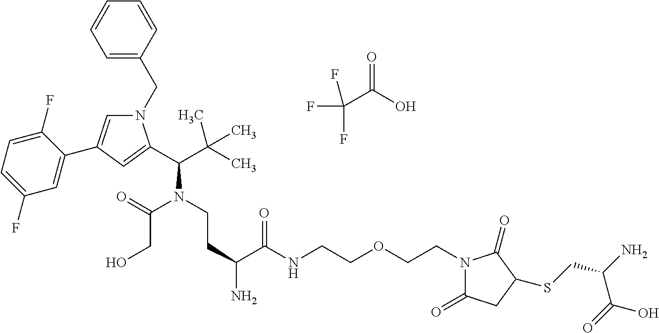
N1(CC2=CC=CC=C2)C=C(C2=CC(F)=CC=C2F)C=C1C(C(C)(C)C)N(CCC(N)C(NCCOCCN1C(=O)CC(SCC(C(O)=O)N)C1=O)=O)C(=O)CO.C(F)(C(=O)O)(F)F
